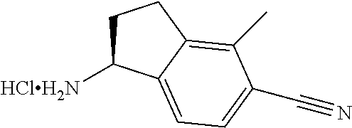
C1C([HClH2N])C2=CC=C(C#N)C(C)=C2C1
